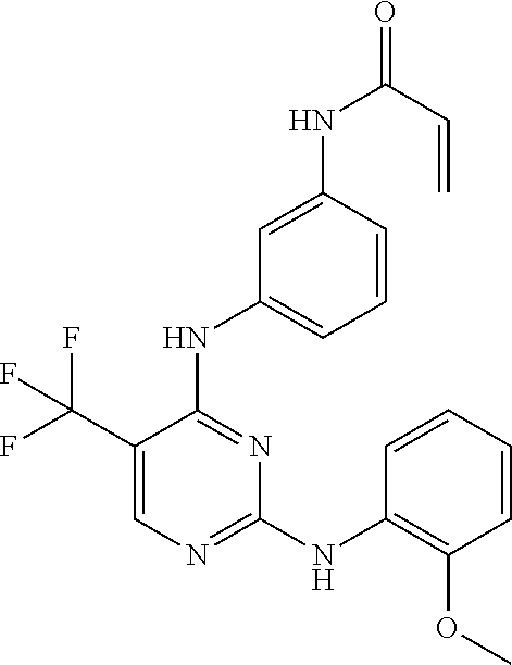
C1(C(F)(F)F)=CN=C(NC2=C(OC)C=CC=C2)N=C1NC1=CC=CC(NC(C=C)=O)=C1
